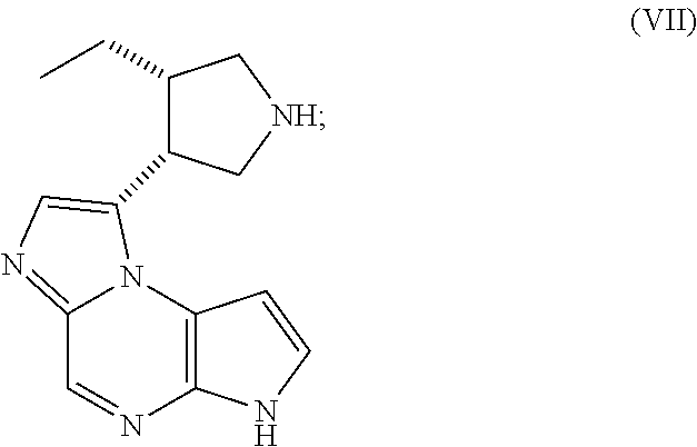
C12=C(N3C(=NC=C3C3C(CC)C[NH]C3)C=N1)C=CN2
